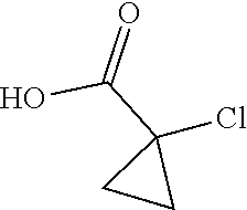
OC(C1(Cl)CC1)=O
